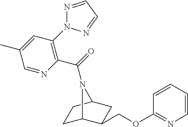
C1C2C(COC3=NC=CC=C3)CC(C1)N2C(=O)C1=C(N2N=CC=N2)C=C(C)C=N1
